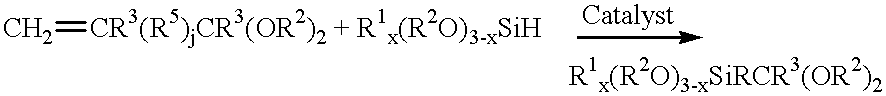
C=[CR3(R5)jCR3(OR2)2 + R1x(R2O)3-xSiH]
